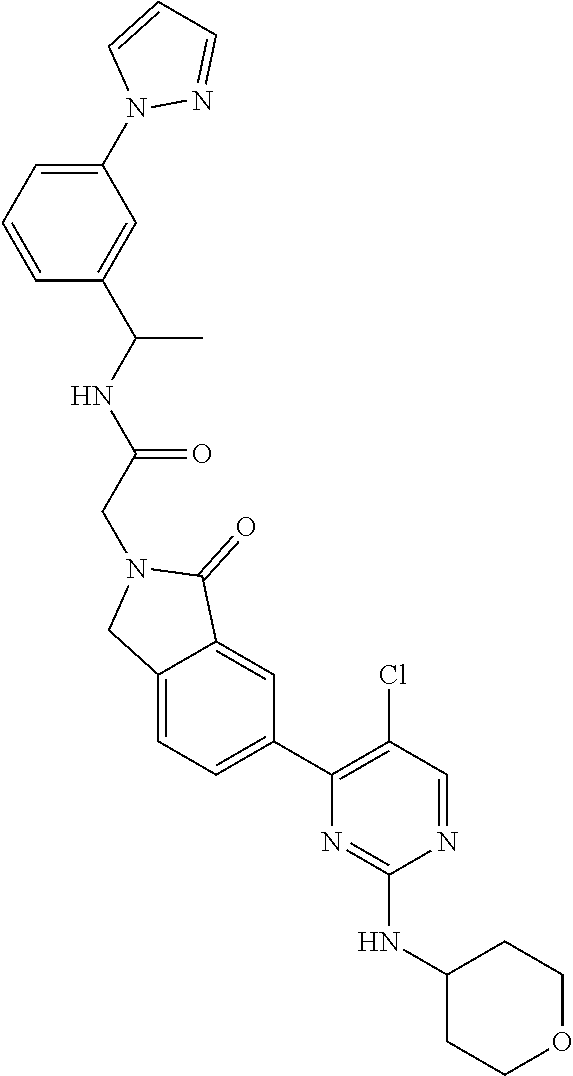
N1=CC(Cl)=C(C2=CC=C3C(=C2)C(=O)N(CC(NC(C2=CC(N4N=CC=C4)=CC=C2)C)=O)C3)N=C1NC1CCOCC1
